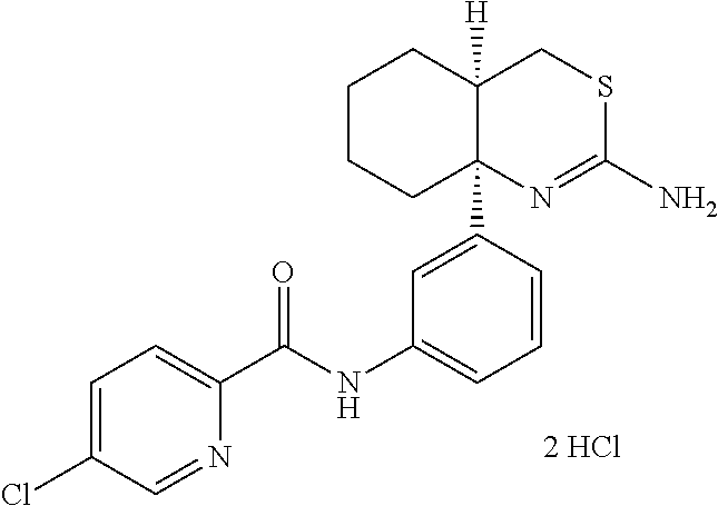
C1=C(Cl)C=NC(C(NC2=CC=CC(C34N=C(N)SCC3([H])CCCC4)=C2)=O)=C1.[2 HCl]
